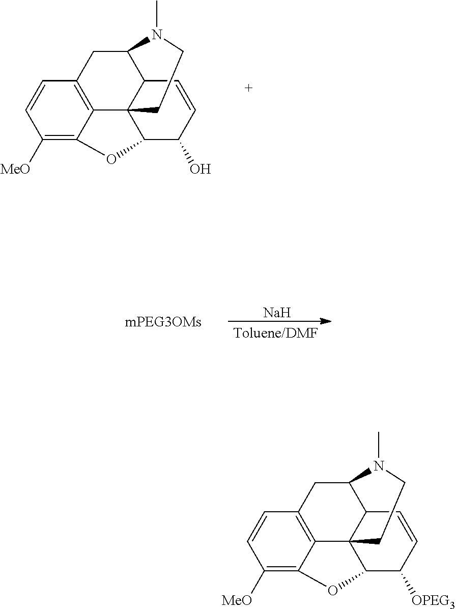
C1([MeO])=C2C3=C(C=C1)CC1C4C3(C(C(O)C=C4)O2)CCN1C.[Na].C1([MeO])=C2C3=C(C=C1)CC1C4C3(C(C([OPEG3])C=C4)O2)CCN1C
